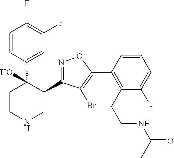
C1=CC(C2(O)CCNCC2C2=NOC(C3=C(CCNC(=O)C)C(F)=CC=C3)=C2Br)=CC(F)=C1F
